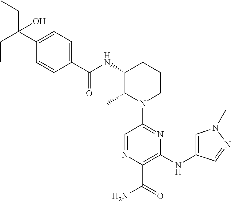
C1=NC(C(=O)N)=C(NC2=CN(C)N=C2)N=C1N1CCCC(NC(C2=CC=C(C(CC)(CC)O)C=C2)=O)C1C
